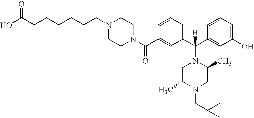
N1(C(C2=CC(C(C3=CC(O)=CC=C3)(N3CC(C)N(CC4CC4)CC3C)[H])=CC=C2)=O)CCN(CCCCCCC(O)=O)CC1
